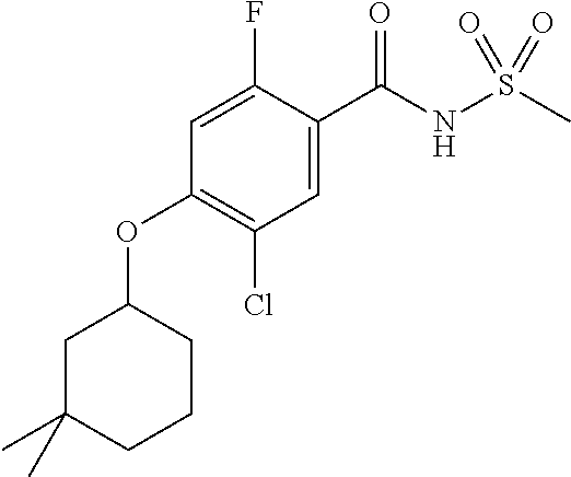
C1=C(F)C(C(NS(C)(=O)=O)=O)=CC(Cl)=C1OC1CC(C)(C)CCC1
